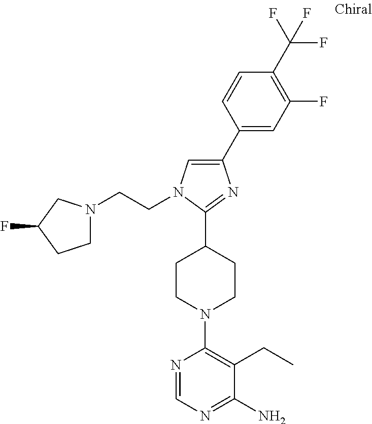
N1=CN=C(N)C(CC)=C1N1CCC(C2=NC(C3=CC(F)=C(C(F)(F)F)C=C3)=CN2CCN2CCC(F)C2)CC1
